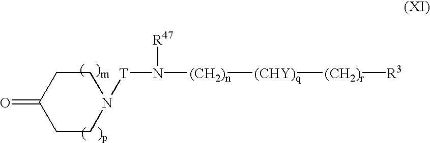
N1([T]N([(CH2)n][(CHY)q][(CH2)r][R3])[R47])CCC(=O)CC1
